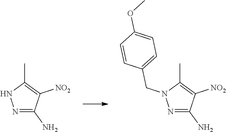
N1=C(N)C([NO2])=C(C)N1.N1=C(N)C([NO2])=C(C)N1CC1=CC=C(OC)C=C1
